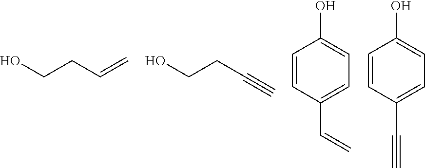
OCCC=C.OCCC#C.C1=CC(C=C)=CC=C1O.C1=CC(C#C)=CC=C1O
